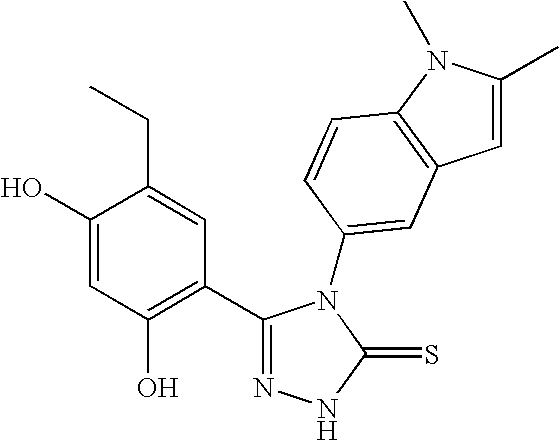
C1(O)=CC(O)=C(C2=NNC(=S)N2C2=CC3=C(N(C)C(C)=C3)C=C2)C=C1CC
